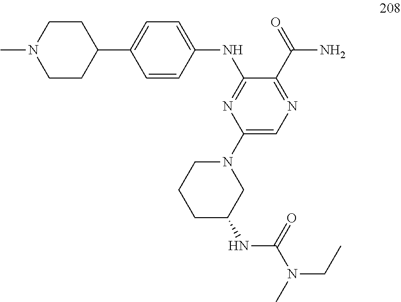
N(C1=NC(N2CCCC(NC(N(CC)C)=O)C2)=CN=C1C(=O)N)C1=CC=C(C2CCN(C)CC2)C=C1
